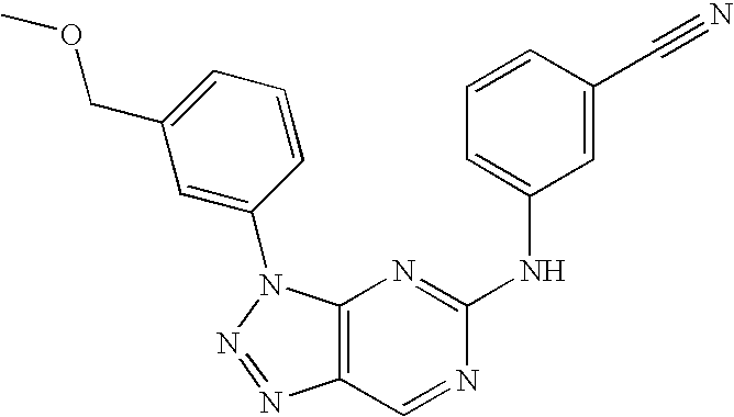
C12=C(N(C3=CC(COC)=CC=C3)N=N1)N=C(NC1=CC=CC(C#N)=C1)N=C2
